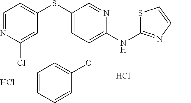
C1(SC2=CC=NC(Cl)=C2)=CC(OC2=CC=CC=C2)=C(NC2=NC(C)=CS2)N=C1.Cl.Cl
